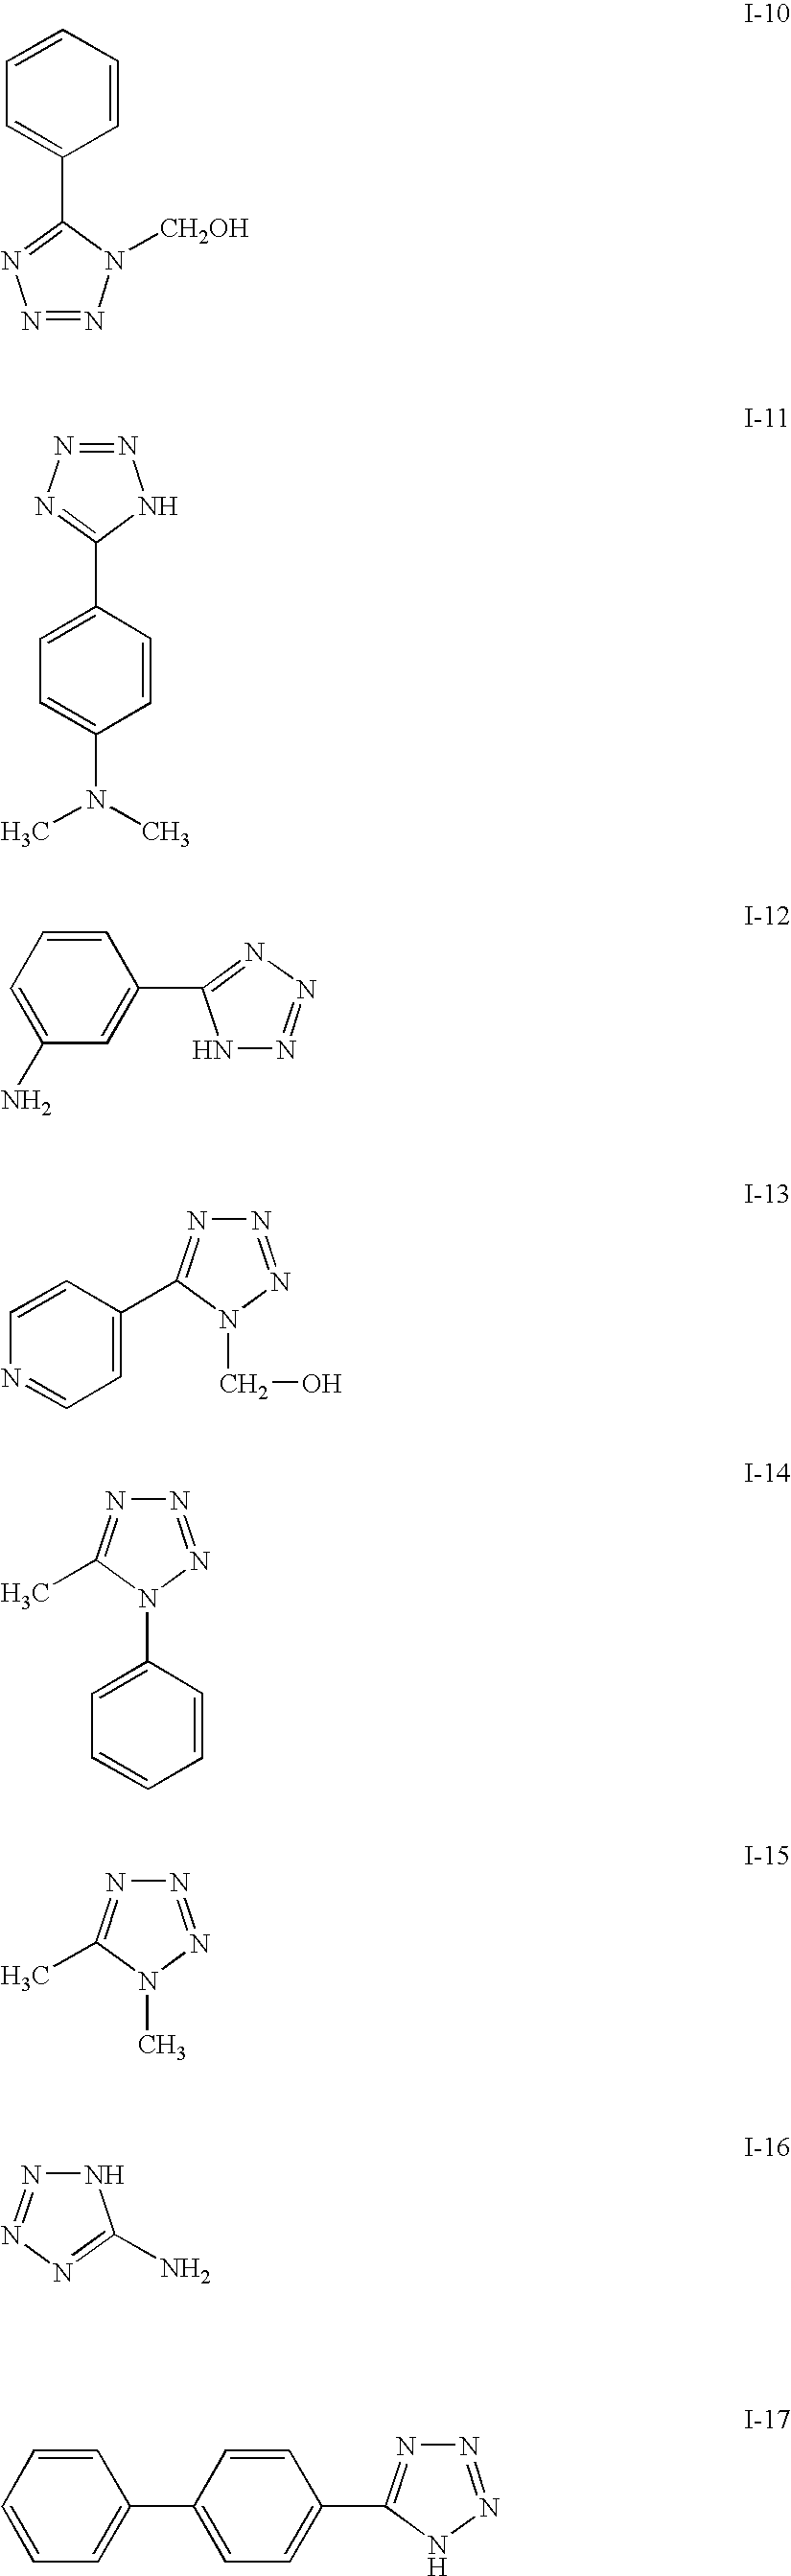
C1=CC=CC=C1C1=NN=NN1[CH2OH].C1=CC(C2=NN=NN2)=CC=C1N(C)C.C1=CC=C(N)C=C1C1=NN=NN1.C1=C(C2=NN=NN2CO)C=CN=C1.C1=CC(N2N=NN=C2C)=CC=C1.N1(C)N=NN=C1C.N1=C(N)NN=N1.C1=CC=CC=C1C1=CC=C(C2=NN=NN2)C=C1
